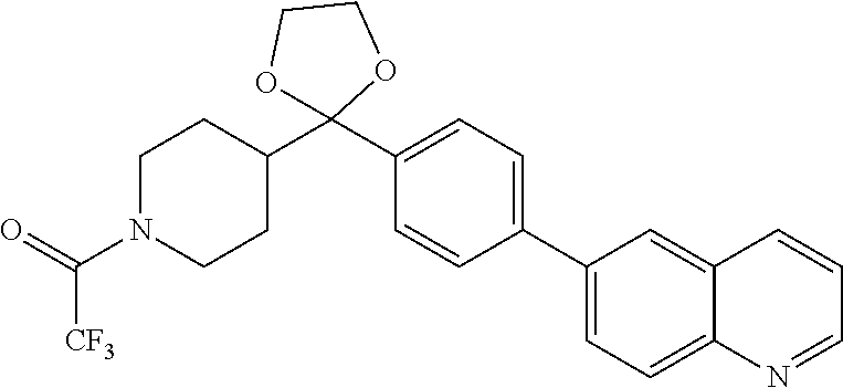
C1N(C(=O)[CF3])CCC(C2(C3=CC=C(C4=CC=C5C(=C4)C=CC=N5)C=C3)OCCO2)C1
